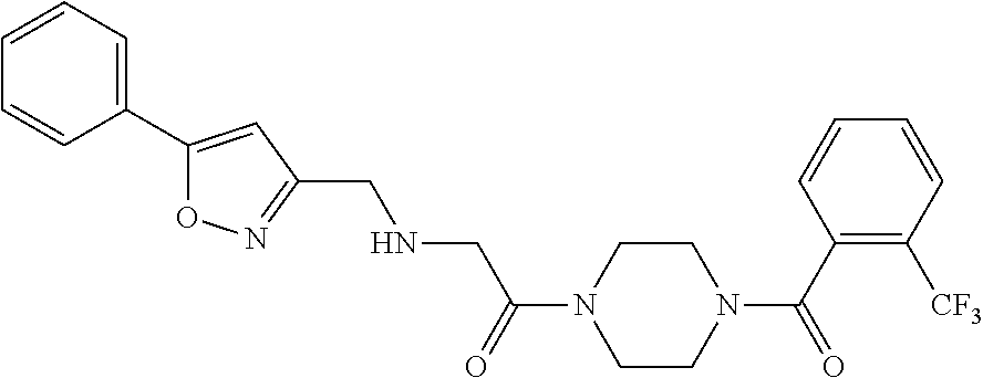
C1CN(C(=O)C2=C([CF3])C=CC=C2)CCN1C(=O)CNCC1=NOC(C2=CC=CC=C2)=C1
